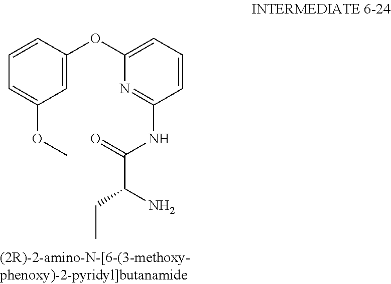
C1=C(OC)C=C(OC2=CC=CC(NC(C(N)CC)=O)=N2)C=C1
